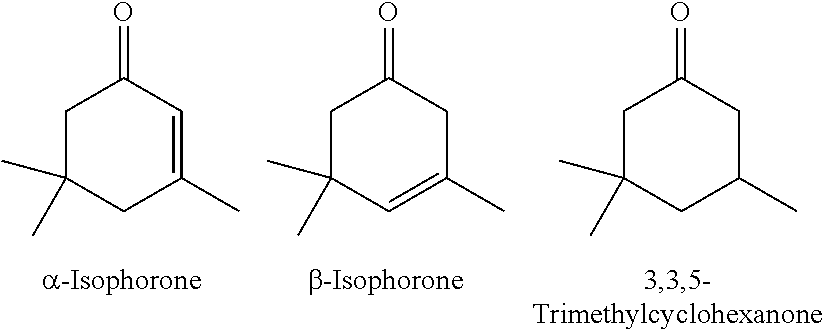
C1C(C)(C)CC(C)=CC1=O.C1C(C)(C)C=C(C)CC1=O.C1C(C)(C)CC(C)CC1=O
